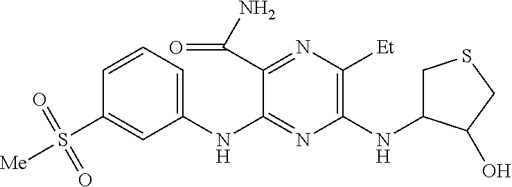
C1(NC2=NC(NC3CSCC3O)=C([Et])N=C2C(N)=O)=CC=CC(S([Me])(=O)=O)=C1
